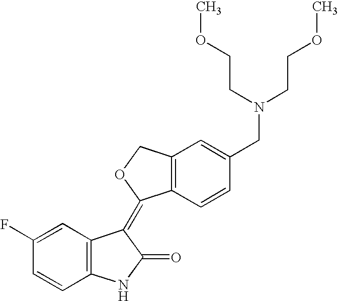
C1=C(F)C=CC2=C1C(=C1C3=C(C=C(CN(CCOC)CCOC)C=C3)CO1)C(=O)N2
